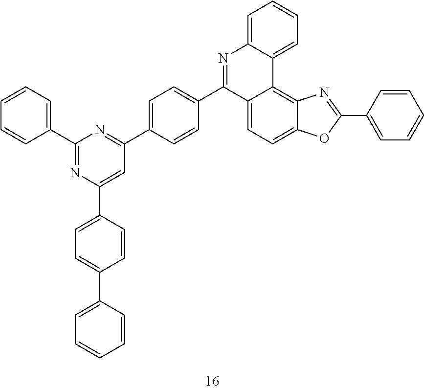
C12=CC=C3C(=C1C1=CC=CC=C1N=C2C1=CC=C(C2=NC(C4=CC=CC=C4)=NC(C4=CC=C(C5=CC=CC=C5)C=C4)=C2)C=C1)N=C(C1=CC=CC=C1)O3
